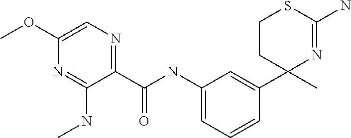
C1(C)(C2=CC(NC(C3=NC=C(OC)N=C3NC)=O)=CC=C2)N=C(N)SCC1
